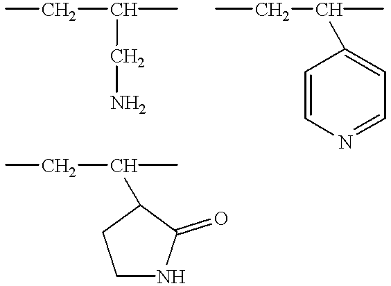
C(C(C)CN)C.CCC(C1=CC=NC=C1)C.C1(C(C)CC)CCNC1=O
